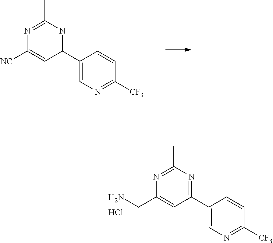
C1(C)=NC([NC])=CC(C2=CN=C([CF3])C=C2)=N1.C1(C)=NC(CN)=CC(C2=CN=C([CF3])C=C2)=N1.Cl
